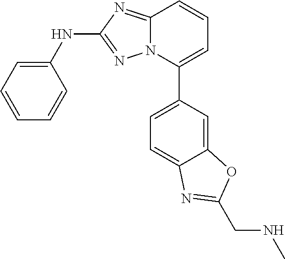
C1(NC2=NN3C(=N2)C=CC=C3C2=CC=C3C(=C2)OC(CNC)=N3)=CC=CC=C1
